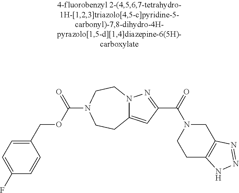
FC1=CC=C(COC(=O)N2CCN3C(=CC(C(N4CCC5=C(C4)N=NN5)=O)=N3)CC2)C=C1
